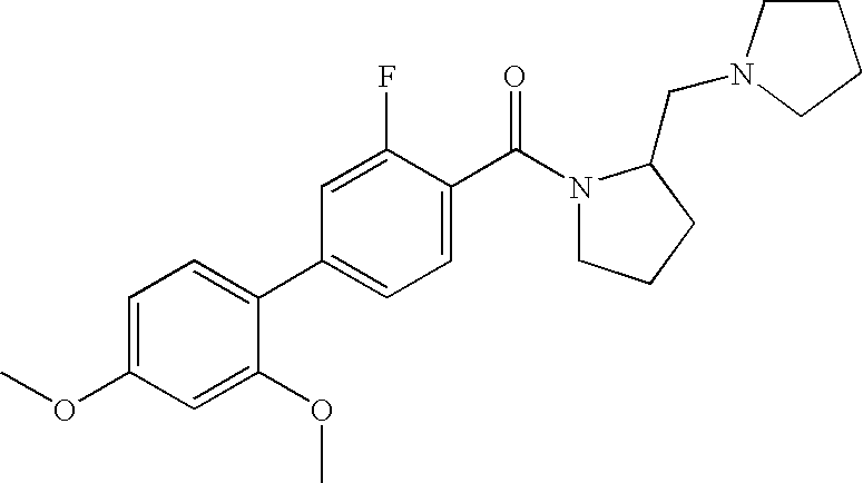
C1=C(OC)C=C(OC)C(C2=CC=C(C(N3CCCC3CN3CCCC3)=O)C(F)=C2)=C1
